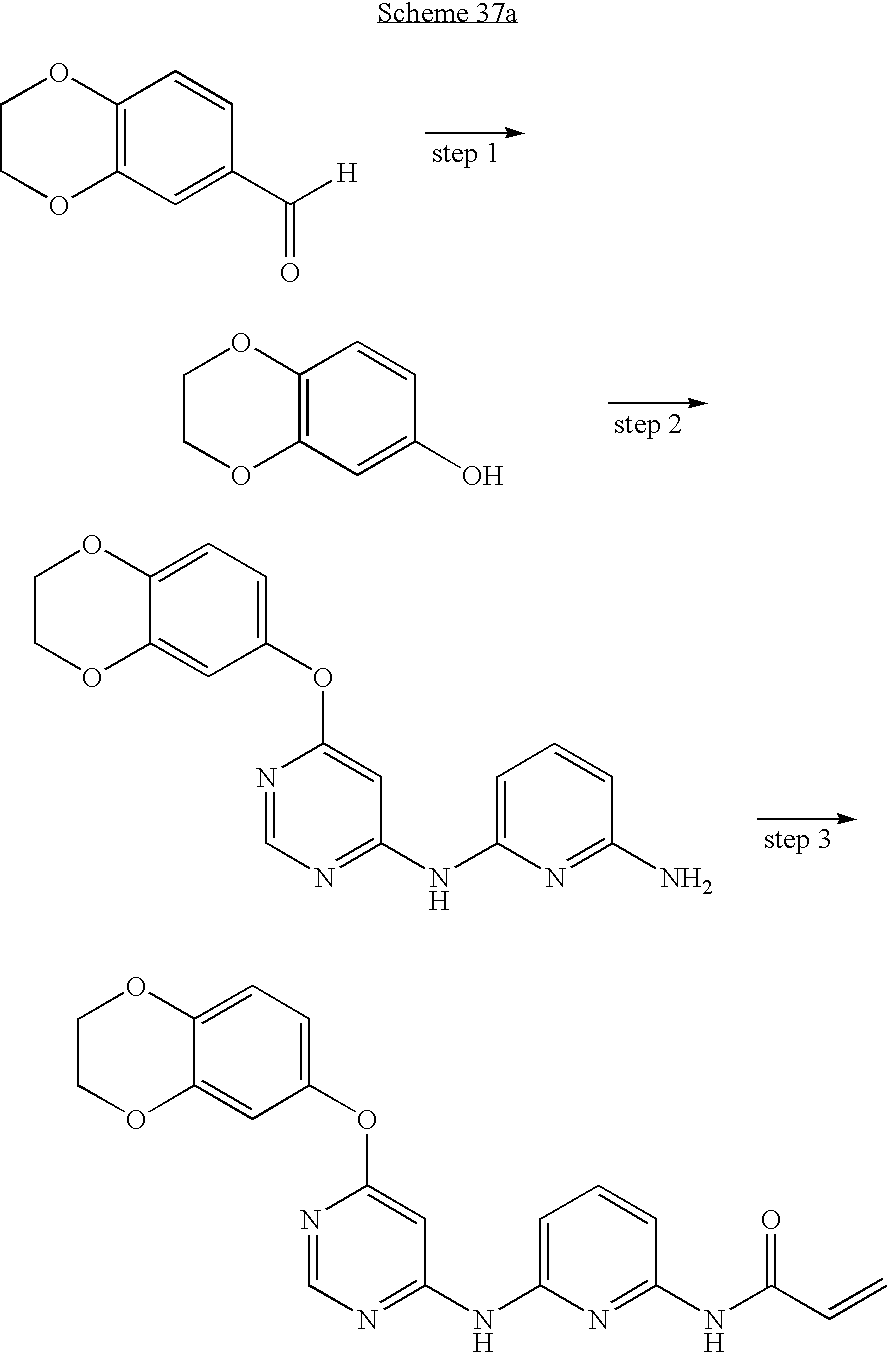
O(C1=CC(NC2=CC=CC(NC(C=C)=O)=N2)=NC=N1)C1=CC=C2C(=C1)OCCO2.C12=C(C=C(C([H])=O)C=C1)OCCO2.C12=C(C=C(O)C=C1)OCCO2.O(C1=CC(NC2=CC=CC(N)=N2)=NC=N1)C1=CC=C2C(=C1)OCCO2
